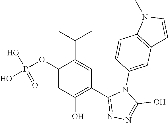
C1(OP(=O)(O)O)=CC(O)=C(C2=NN=C(O)N2C2=CC3=C(C=C2)N(C)C=C3)C=C1C(C)C
